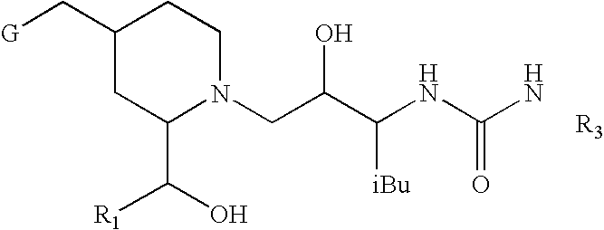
C1(C[G])CC(C([R1])O)N(CC(C(NC(N)=O)[iBu])O)CC1.[R3]
